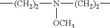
N([(CH2)2]C)([(CH2)2]C)[OCH3]
